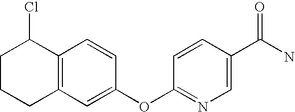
C12=C(C=C(OC3=NC=C(C(N)=O)C=C3)C=C1)CCCC2Cl
